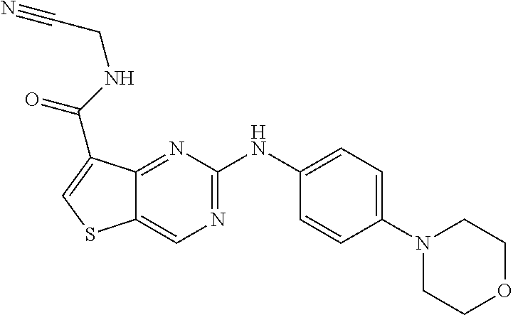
C1(N2CCOCC2)=CC=C(NC2=NC=C3C(=N2)C(C(NCC#N)=O)=CS3)C=C1
